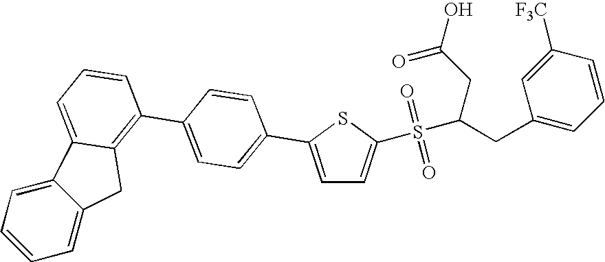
C12=CC=CC=C1CC1=C(C3=CC=C(C4=CC=C(S(=O)(=O)C(CC5=CC=CC([F3C])=C5)CC(=O)O)S4)C=C3)C=CC=C21
